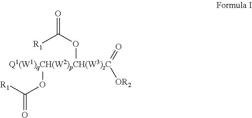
[Q1(W1)qCH(W2)pCH(W3)zC](=O)([OR2])(OC(=O)[R1])OC(=O)[R1]
